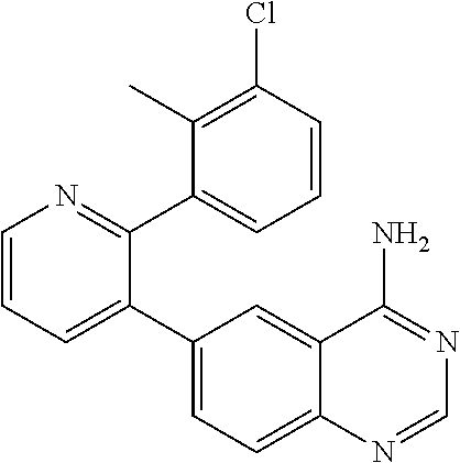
C1=CC=C(C2=CC=C3C(=C2)C(N)=NC=N3)C(C2=CC=CC(Cl)=C2C)=N1
